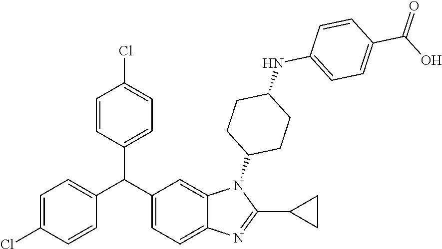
C1=C(Cl)C=CC(C(C2=CC=C3C(=C2)N(C2CCC(NC4=CC=C(C(O)=O)C=C4)CC2)C(C2CC2)=N3)C2=CC=C(Cl)C=C2)=C1
